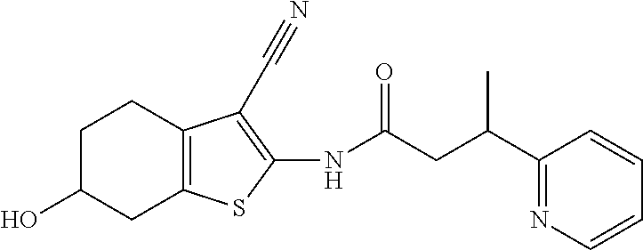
C1C(O)CC2=C(C1)C(C#N)=C(NC(CC(C1=NC=CC=C1)C)=O)S2
